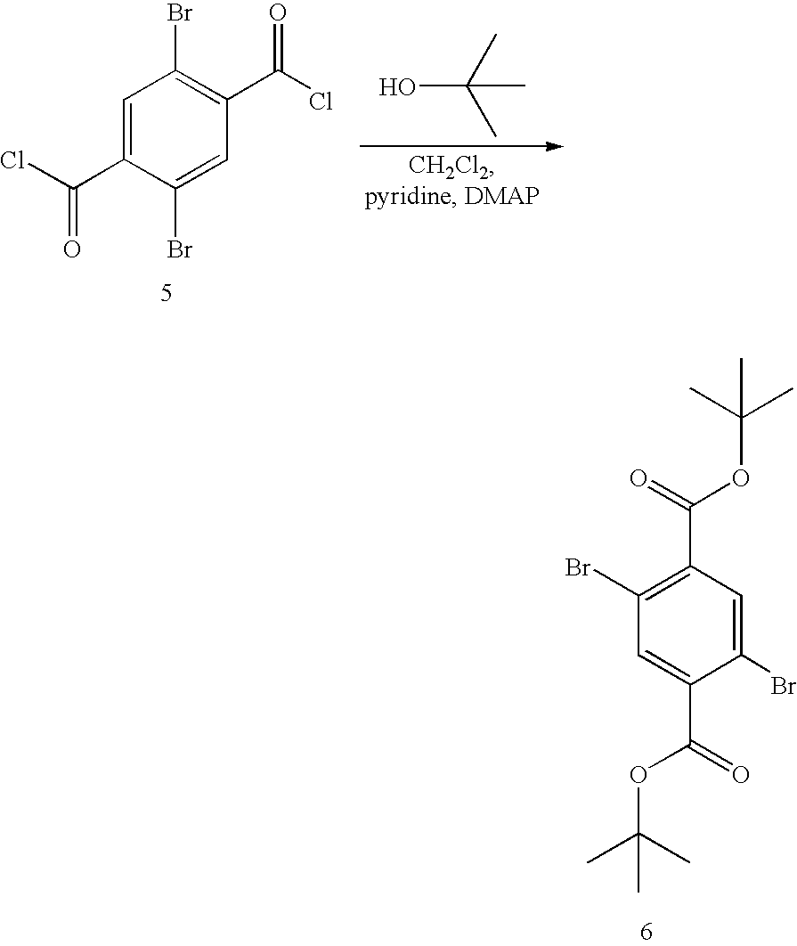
OC(C)(C)C.C1=C(C(Cl)=O)C(Br)=CC(C(Cl)=O)=C1Br.C1(Br)=C(C(=O)OC(C)(C)C)C=C(Br)C(C(=O)OC(C)(C)C)=C1
